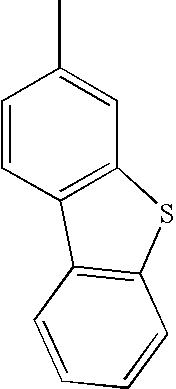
C1=CC2=C(C=C1C)SC1=C2C=CC=C1
